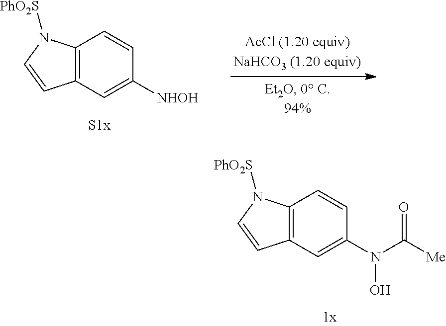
C12=C(C=C([NHOH])C=C1)C=CN2[PhO2S].C12=C(C=C(N(C([Me])=O)O)C=C1)C=CN2[PhO2S]
